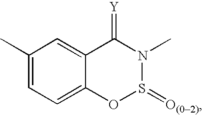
C1(C)=CC=C2C(=C1)C(=[Y])N(C)S(=[O(02)])O2
